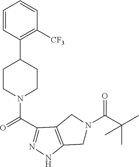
C1=CC(C2CCN(C(C3=NNC4=C3CN(C(C(C)(C)C)=O)C4)=O)CC2)=C([CF3])C=C1
